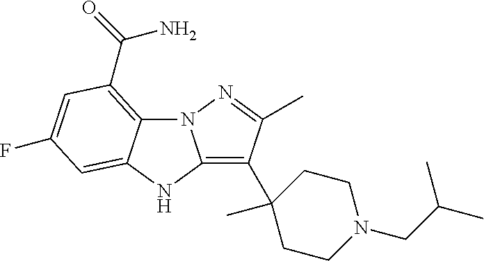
C12=C(C(N)=O)C=C(F)C=C1NC1=C(C3(C)CCN(CC(C)C)CC3)C(C)=NN21
